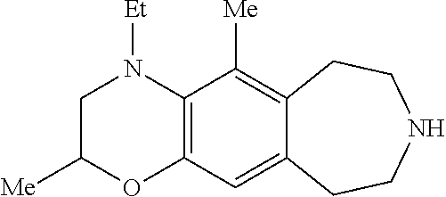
C1C([Me])OC2=C(N1[Et])C([Me])=C1C(=C2)CCNCC1
